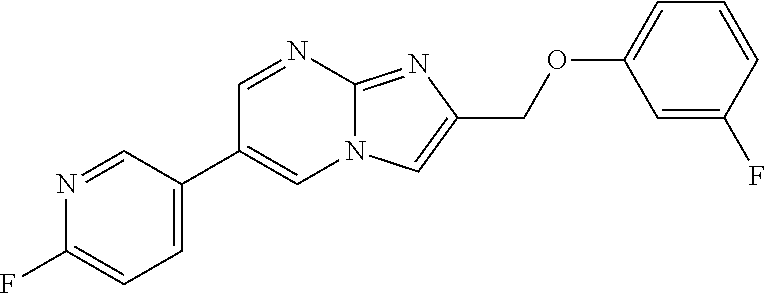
C1=C(C2=CN3C(=NC(COC4=CC=CC(F)=C4)=C3)N=C2)C=NC(F)=C1
